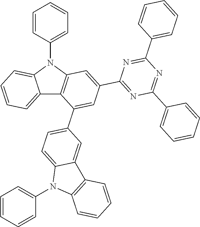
C12=CC=CC=C1N(C1=CC=CC=C1)C1=C2C(C2=CC=C3C(=C2)C2=C(N3C3=CC=CC=C3)C=CC=C2)=CC(C2=NC(C3=CC=CC=C3)=NC(C3=CC=CC=C3)=N2)=C1
